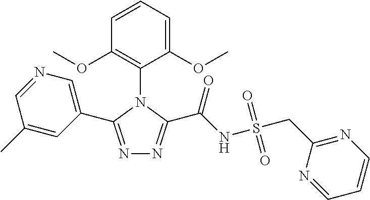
N1=C(C2=CN=CC(C)=C2)N(C2=C(OC)C=CC=C2OC)C(C(NS(CC2=NC=CC=N2)(=O)=O)=O)=N1
